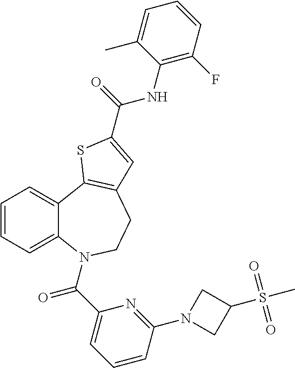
C1=CC=C2C(=C1)C1=C(CCN2C(C2=CC=CC(N3CC(S(C)(=O)=O)C3)=N2)=O)C=C(C(=O)NC2=C(F)C=CC=C2C)S1
